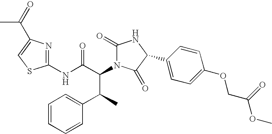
C1(NC(C(N2C(=O)NC(C3=CC=C(OCC(OC)=O)C=C3)C2=O)C(C2=CC=CC=C2)C)=O)=NC(C(C)=O)=CS1
